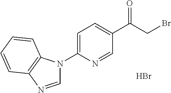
C1(C(CBr)=O)=CC=C(N2C=NC3=C2C=CC=C3)N=C1.Br
